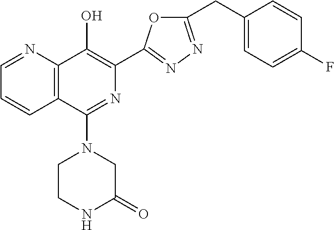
C1=NC2=C(C=C1)C(N1CCNC(=O)C1)=NC(C1=NN=C(CC3=CC=C(F)C=C3)O1)=C2O
